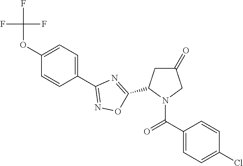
C1(OC(F)(F)F)=CC=C(C2=NOC(C3CC(=O)CN3C(C3=CC=C(Cl)C=C3)=O)=N2)C=C1
